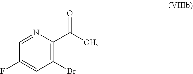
C1(Br)=C(C([OH])=O)N=CC(F)=C1
